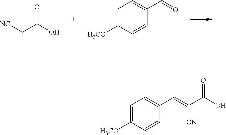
[NC]CC(O)=O.C1=C([H3CO])C=CC(C=O)=C1.C1=C([H3CO])C=CC(C=C(C(O)=O)[CN])=C1
